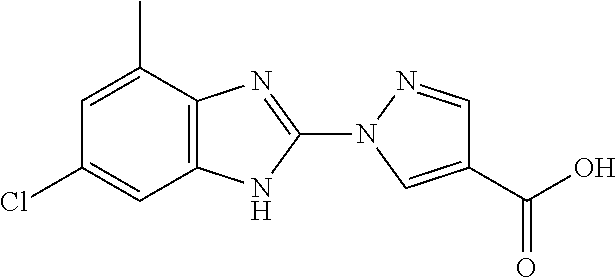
C12=C(N=C(N3C=C(C(O)=O)C=N3)N1)C(C)=CC(Cl)=C2
